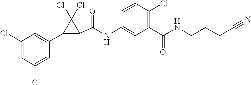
C1(Cl)=CC(Cl)=CC(C2C(C(=O)NC3=CC(C(=O)NCCCC#N)=C(Cl)C=C3)C2(Cl)Cl)=C1
